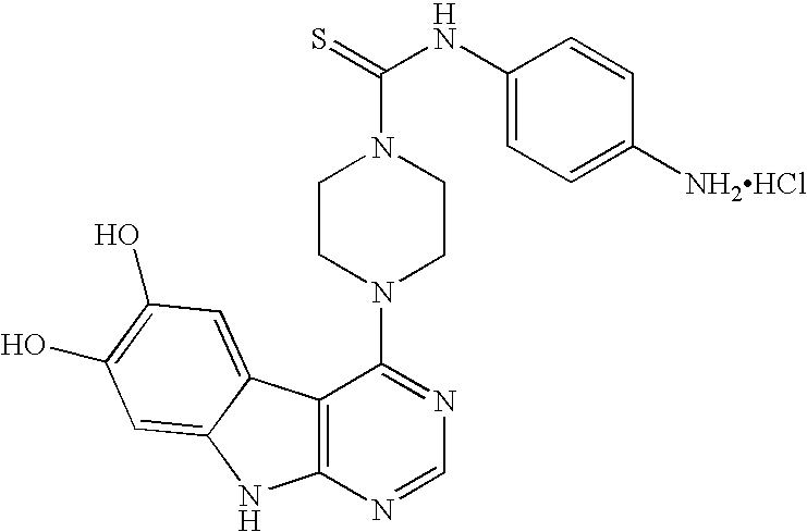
C12=C(N=CN=C1N1CCN(C(=S)NC3=CC=C([NH2HCl])C=C3)CC1)NC1=CC(O)=C(O)C=C21
